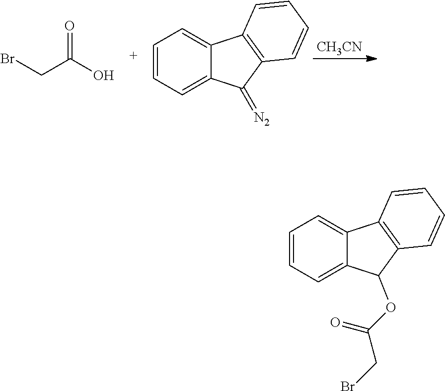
BrCC(O)=O.C1=CC=C2C(=C1)C1=C(C2=[N2])C=CC=C1.[CH3CN].C1=CC=C2C(=C1)C1=C(C2OC(CBr)=O)C=CC=C1
